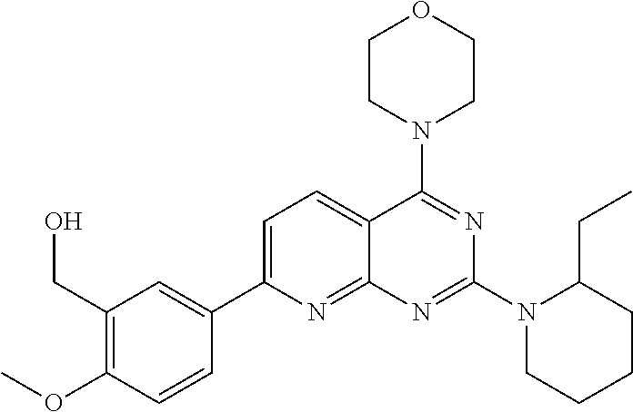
C1=C(C2=CC(CO)=C(OC)C=C2)N=C2C(=C1)C(N1CCOCC1)=NC(N1CCCCC1CC)=N2
